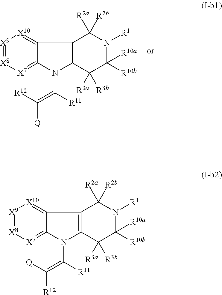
[X9]1=[X8][X7]=C2C(=[X10]1)C1=C(N2C([R11])=C([R12])[Q])C([R3a])([R3b])C([R10b])([R10a])N([R1])C1([R2a])[R2b].[X9]1=[X8][X7]=C2C(=[X10]1)C1=C(N2C([R11])=C([Q])[R12])C([R3a])([R3b])C([R10b])([R10a])N([R1])C1([R2a])[R2b]
